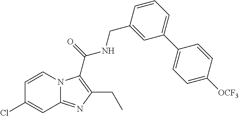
C1=CN2C(=NC(CC)=C2C(=O)NCC2=CC(C3=CC=C([OCF3])C=C3)=CC=C2)C=C1Cl
